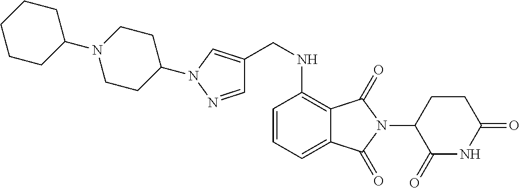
C1CC(N2CCC(N3C=C(CNC4=C5C(=CC=C4)C(=O)N(C4C(=O)NC(=O)CC4)C5=O)C=N3)CC2)CCC1
